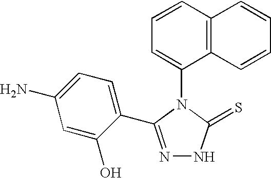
C1=CC2=C(C(N3C(=S)NN=C3C3=CC=C(N)C=C3O)=C1)C=CC=C2
